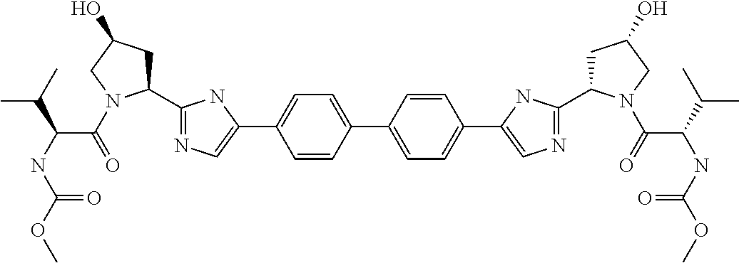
C1=C(C2=CN=C(C3CC(O)CN3C(C(NC(=O)OC)C(C)C)=O)N2)C=CC(C2=CC=C(C3=CN=C(C4CC(O)CN4C(=O)C(NC(=O)OC)C(C)C)N3)C=C2)=C1
